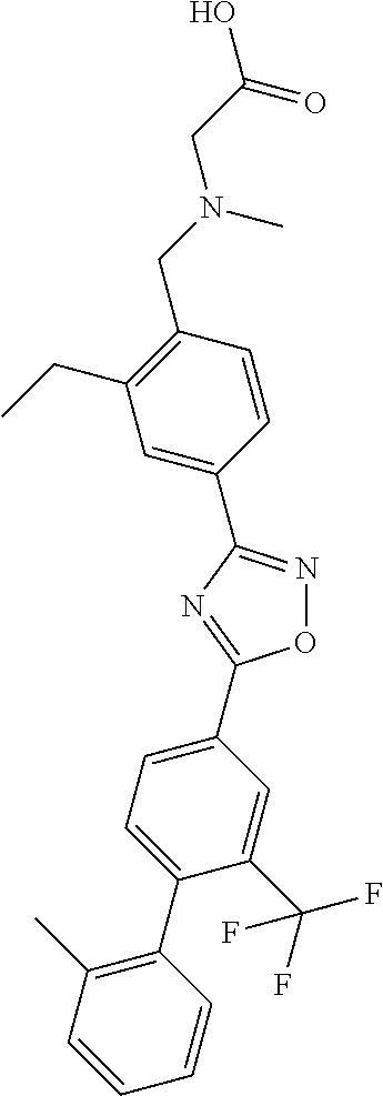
O1N=C(C2=CC(CC)=C(CN(CC(O)=O)C)C=C2)N=C1C1=CC=C(C2=C(C)C=CC=C2)C(C(F)(F)F)=C1
